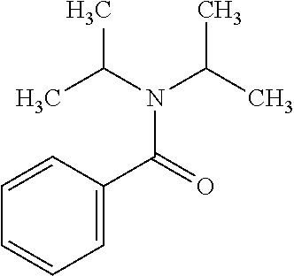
C1=CC=C(C(=O)N(C(C)C)C(C)C)C=C1
